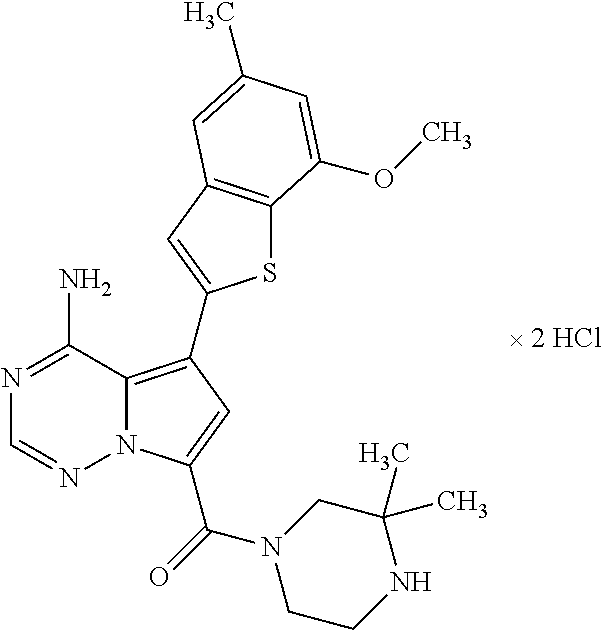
C12=C(C3=CC4=C(S3)C(OC)=CC(C)=C4)C=C(C(N3CCNC(C)(C)C3)=O)N1N=CN=C2N
